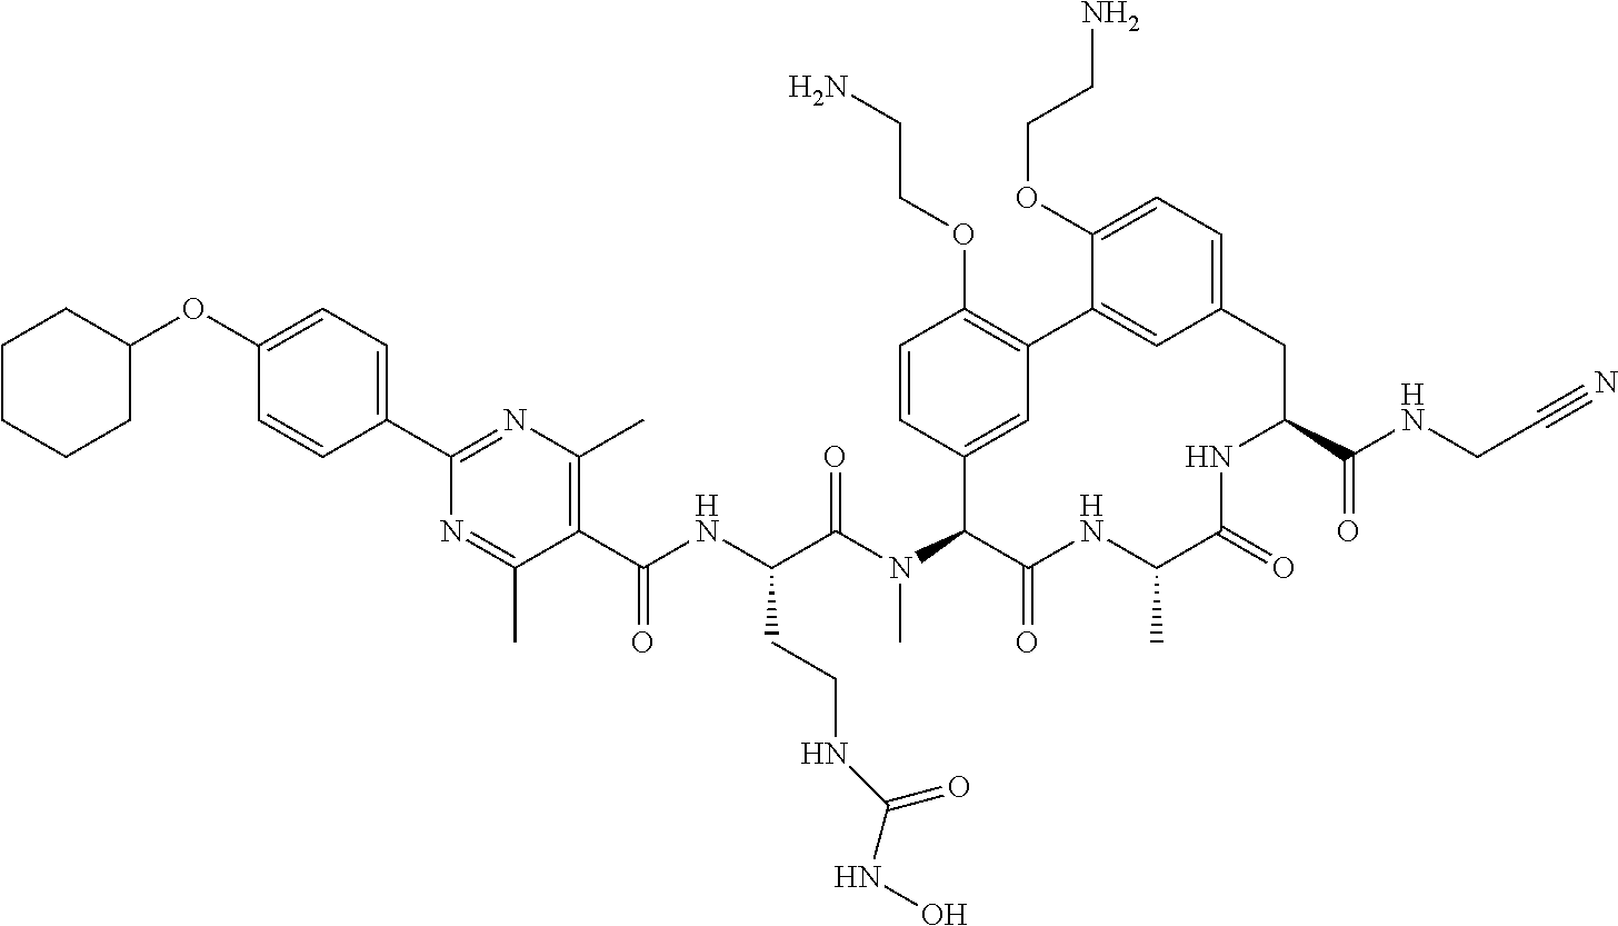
C(C(N(C1C(=O)NC(C)C(=O)NC(C(NCC#N)=O)CC2=CC=C(OCCN)C(=C2)C2=C(OCCN)C=CC1=C2)C)=O)(NC(C1=C(C)N=C(C2=CC=C(OC3CCCCC3)C=C2)N=C1C)=O)CCNC(NO)=O
